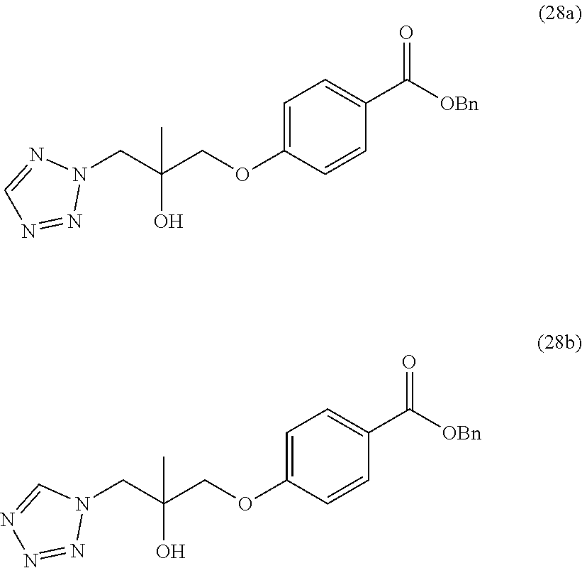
C1=C(OCC(CN2N=CN=N2)(O)C)C=CC(C([OBn])=O)=C1.C1=C(OCC(CN2C=NN=N2)(O)C)C=CC(C([OBn])=O)=C1
